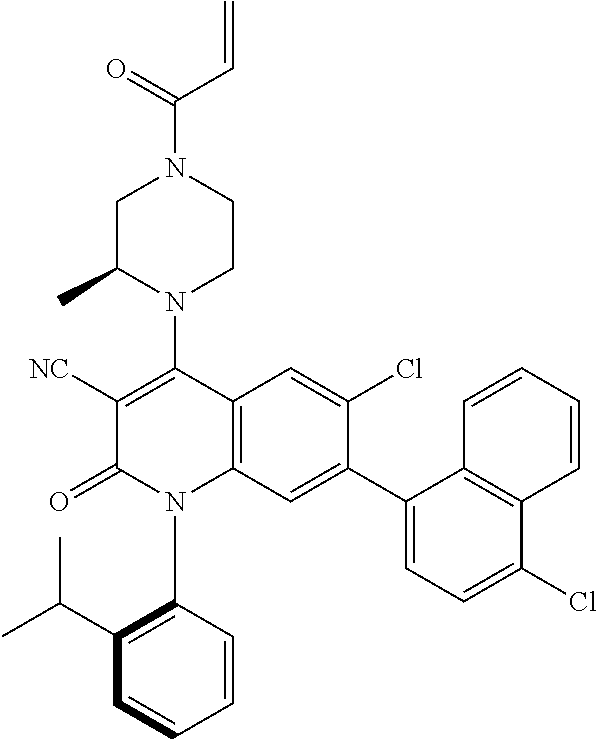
C1C(C)N(C2=C([NC])C(=O)N(C3=C(C(C)C)C=CC=C3)C3=C2C=C(Cl)C(C2=CC=C(Cl)C4=C2C=CC=C4)=C3)CCN1C(=O)C=C
